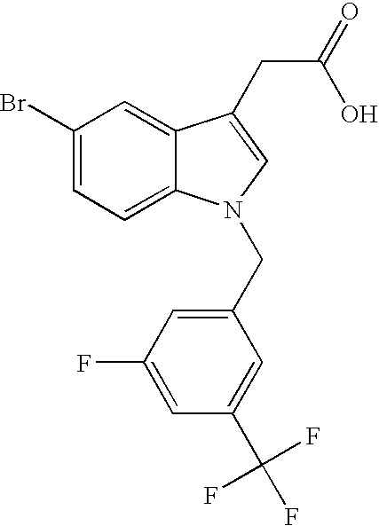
C1(Br)=CC=C2C(=C1)C(CC(=O)O)=CN2CC1=CC(F)=CC(C(F)(F)F)=C1
